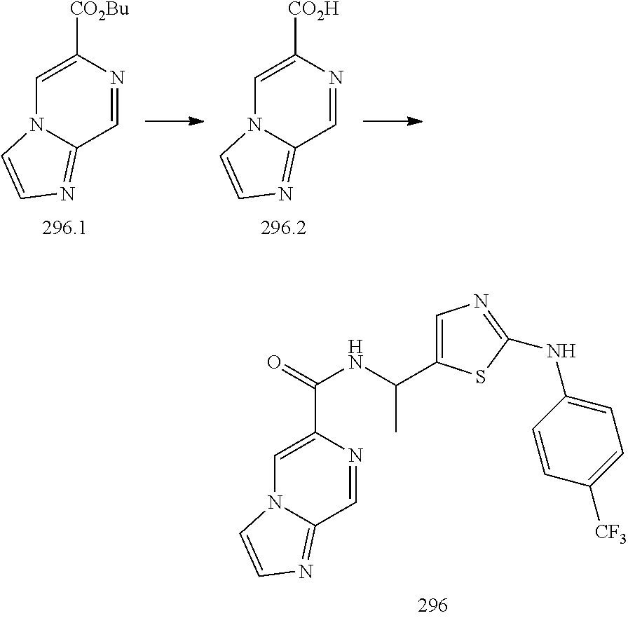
C1=C([CO2Bu])N=CC2=NC=CN12.C1=C([CO2H])N=CC2=NC=CN12.C1=C(C(=O)NC(C2=CN=C(NC3=CC=C([CF3])C=C3)S2)C)N=CC2=NC=CN12
